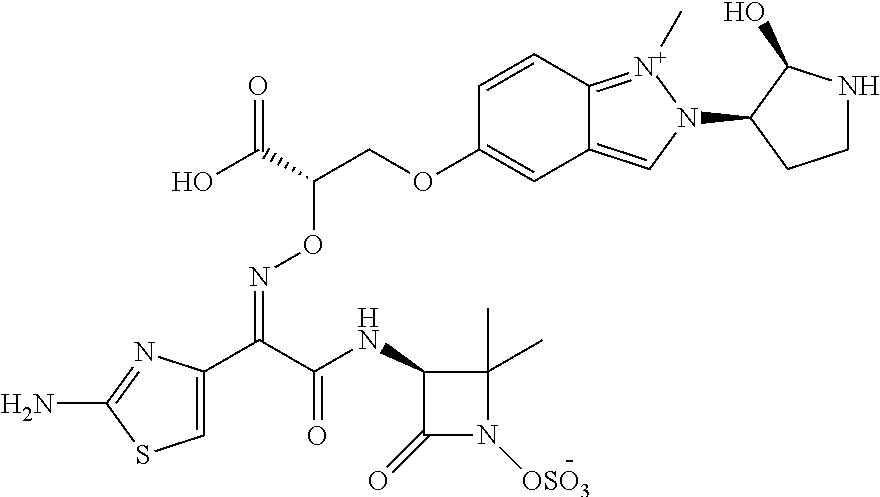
C1=C(C(C(NC2C(=O)N([OSO3])C2(C)C)=O)=NOC(COC2=CC3=CN(C4C(O)NCC4)[N+](C)=C3C=C2)C(O)=O)N=C(N)S1
